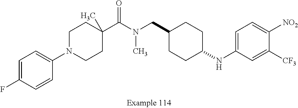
C1=C(F)C=CC(N2CCC(C(N(CC3CCC(NC4=CC=C([NO2])C([CF3])=C4)CC3)C)=O)(C)CC2)=C1
